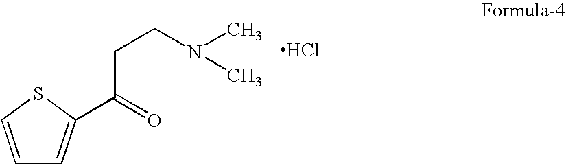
C1=CSC(C(=O)CCN(C)C)=C1.Cl
